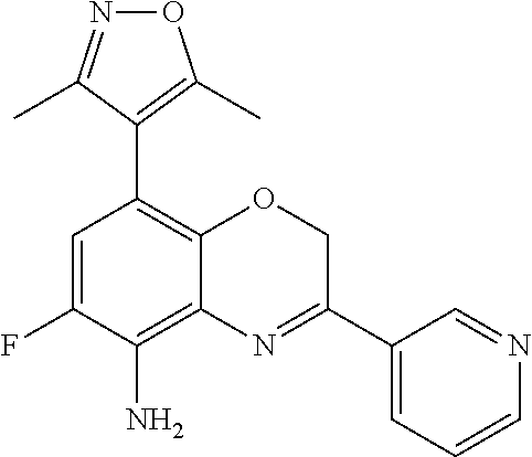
C12=C(C3=C(C)ON=C3C)C=C(F)C(N)=C1N=C(C1=CC=CN=C1)CO2
